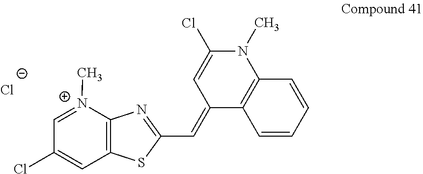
C1(Cl)=CC(=CC2=NC3=C(S2)C=C(Cl)C=[N+]3C)C2=C(N1C)C=CC=C2.[Cl-]
